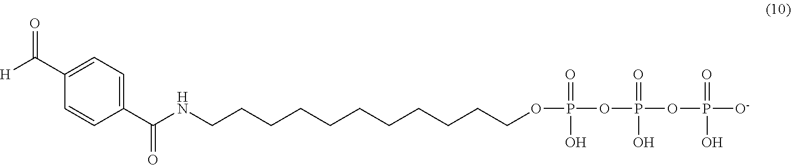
C(NCCCCCCCCCCCOP(=O)(O)OP(=O)(O)OP([O-])(=O)O)(=O)C1=CC=C(C(=O)[H])C=C1
